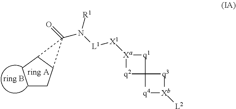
C1CC2C(C1)C2(=O)N([L1][X1][Xa]1[q2]C2([q1]1)[q4][Xb]([L2])[q3]2)[R1]
